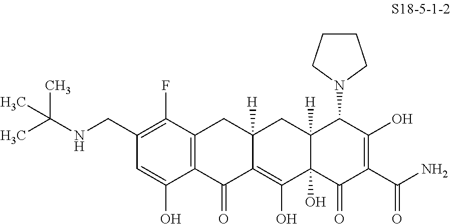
C1(CNC(C)(C)C)=C(F)C2=C(C(O)=C1)C(=O)C1=C(O)C3(O)C([H])(CC1([H])C2)C(N1CCCC1)C(O)=C(C(N)=O)C3=O
